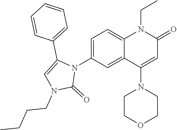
N1(C2=CC=C3C(=C2)C(N2CCOCC2)=CC(=O)N3CC)C(C2=CC=CC=C2)=CN(CCCC)C1=O
